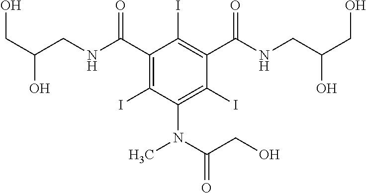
C(C(CNC(C1=C(I)C(N(C(CO)=O)C)=C(I)C(C(NCC(CO)O)=O)=C1I)=O)O)O
